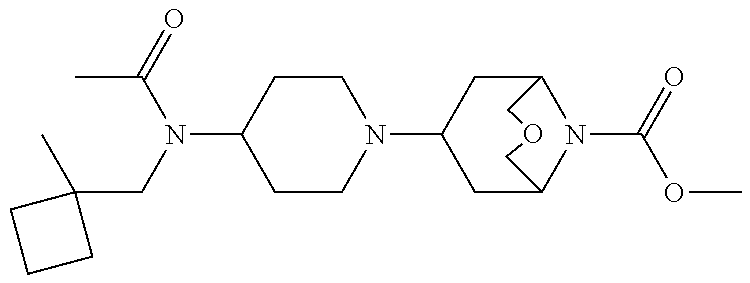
C1CN(C2CC3N(C(=O)OC)C(C2)COC3)CCC1N(CC1(C)CCC1)C(C)=O
